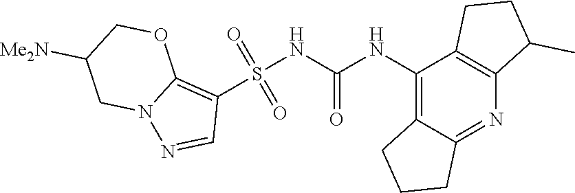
S(NC(NC1=C2C(=NC3=C1CCC3C)CCC2)=O)(C1=C2N(N=C1)CC([Me2N])CO2)(=O)=O
